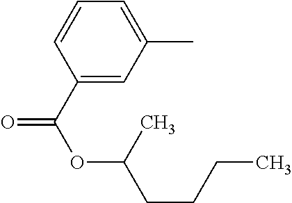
C1=C(C)C=C(C(=O)OC(C)CCCC)C=C1
